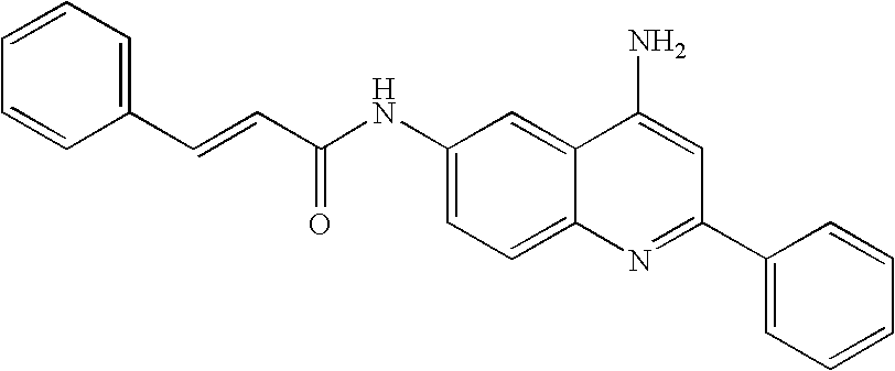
C1=CC(C=CC(NC2=CC=C3C(=C2)C(N)=CC(C2=CC=CC=C2)=N3)=O)=CC=C1
